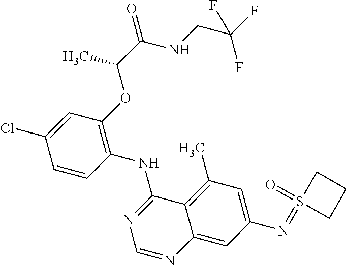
C1=CC(NC2=NC=NC3=CC(N=S4(=O)CCC4)=CC(C)=C23)=C(OC(C(NCC(F)(F)F)=O)C)C=C1Cl
